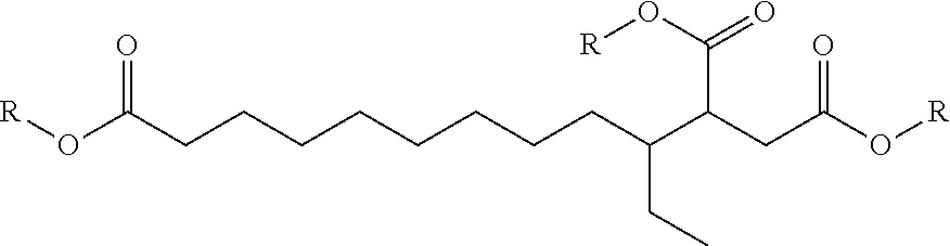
O(C(CCCCCCCCC(C(CC(O[R])=O)C(=O)O[R])CC)=O)[R]
